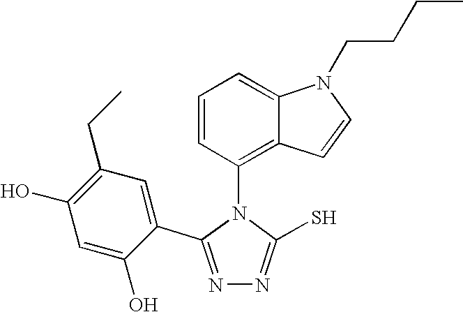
N1=C(C2=CC(CC)=C(O)C=C2O)N(C2=C3C(=CC=C2)N(CCCC)C=C3)C(S)=N1
